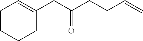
C1CCCC(CC(CCC=C)=O)=C1
